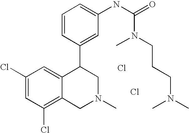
Cl.C1(Cl)=C2C(=CC(Cl)=C1)C(C1=CC(NC(N(CCCN(C)C)C)=O)=CC=C1)CN(C)C2.Cl
